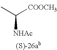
C([COOCH3])(C)[NHAc]
